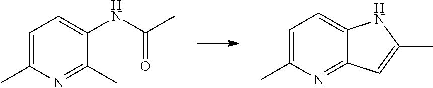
C1=C(C)N=C2C(=C1)NC(C)=C2.C1=C(C)N=C(C)C(NC(C)=O)=C1
